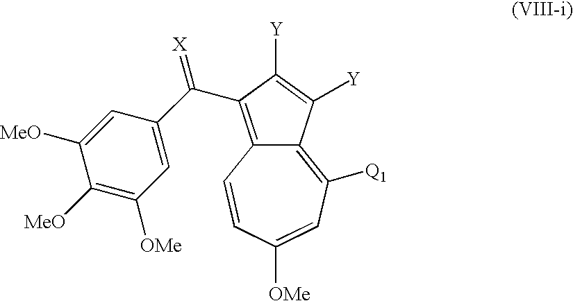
C12=C([Q1])C=C([OMe])C=CC1=C(C(C1=CC([OMe])=C([MeO])C([MeO])=C1)=[X])C([Y])=C2[Y]
